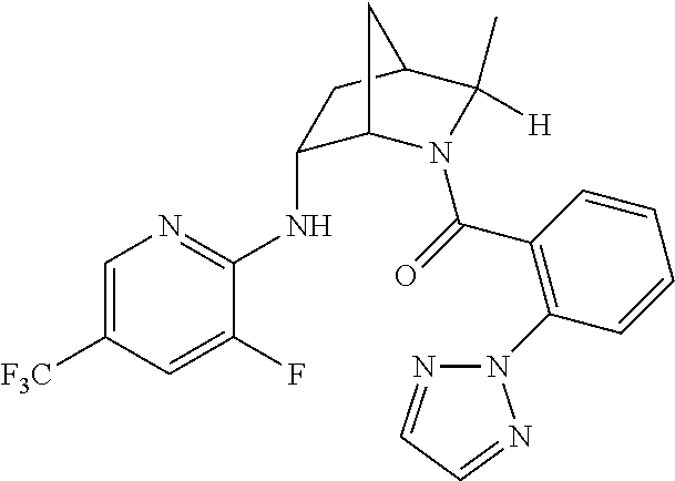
C1=C([F3C])C=C(F)C(NC2C3N(C(=O)C4=C(N5N=CC=N5)C=CC=C4)C([H])(C)C(C2)C3)=N1
